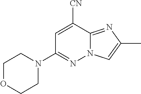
N1(C2=NN3C(=NC(C)=C3)C([CN])=C2)CCOCC1
